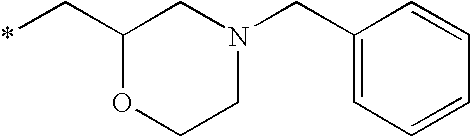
C1(C*)OCCN(CC2=CC=CC=C2)C1
